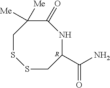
C1(=O)C([Me])([Me])CSSCC(C(=O)N)N1.[R]
